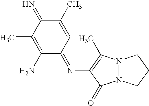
C1(N=C2C=C(C)C(=N)C(C)=C2N)=C(C)N2N(C1=O)CCC2
